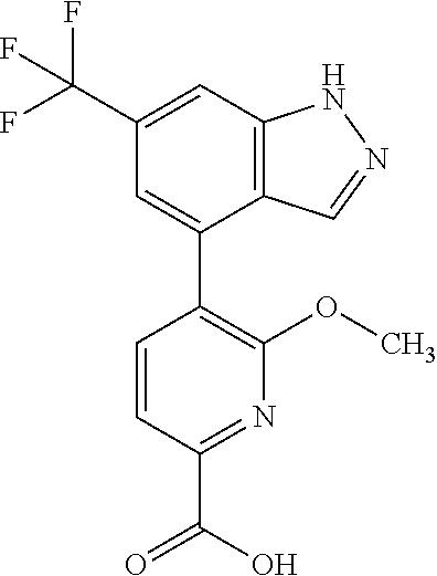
C12=C(C=C(C(F)(F)F)C=C1C1=C(OC)N=C(C(O)=O)C=C1)NN=C2
